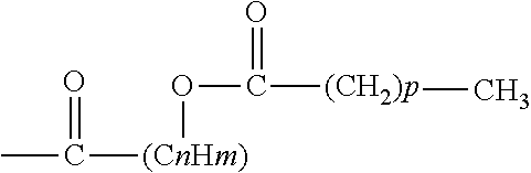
CC([(CnHm)]OC(=O)[(CH2)p]C)=O
